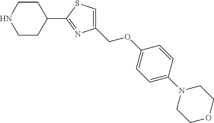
C1CC(C2=NC(COC3=CC=C(N4CCOCC4)C=C3)=CS2)CCN1
